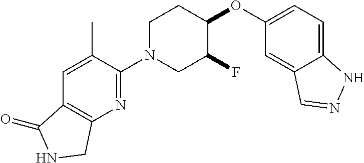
C1N(C2=NC3=C(C=C2C)C(=O)NC3)CC(F)C(OC2=CC=C3C(=C2)C=NN3)C1
